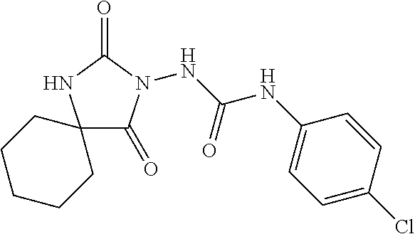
C12(C(=O)N(NC(NC3=CC=C(Cl)C=C3)=O)C(=O)N1)CCCCC2
